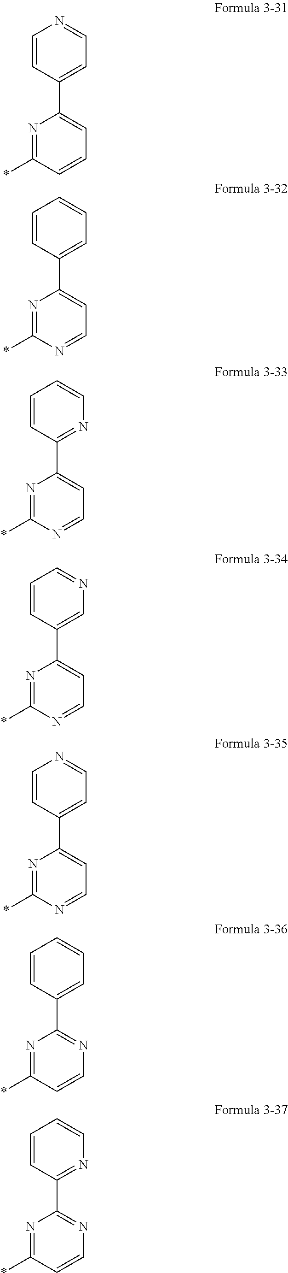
N1=C(*)C=CC=C1C1=CC=NC=C1.N1=C(*)N=CC=C1C1=CC=CC=C1.N1=C(*)N=CC=C1C1=NC=CC=C1.N1=C(*)N=CC=C1C1=CN=CC=C1.N1=C(*)N=CC=C1C1=CC=NC=C1.N1=C(*)C=CN=C1C1=CC=CC=C1.N1=C(*)C=CN=C1C1=NC=CC=C1
